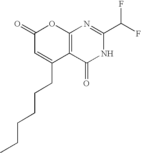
C12=C(C(=O)NC(C(F)F)=N1)C(CCCCCC)=CC(=O)O2
